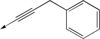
C1=CC=C(CC#C->C)C=C1
